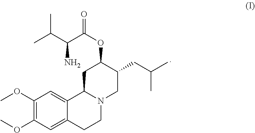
C1(OC)=C(OC)C=C2C(=C1)C1N(CC2)CC(CC(C)C)C(OC(=O)C(C(C)C)N)C1
